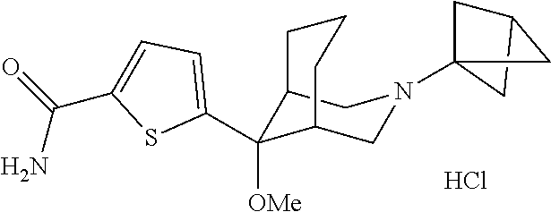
C12CC(N3CC4C([OMe])(C5=CC=C(C(=O)N)S5)C(C3)CCC4)(C1)C2.Cl
